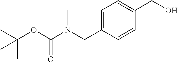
C1(CO)=CC=C(CN(C(OC(C)(C)C)=O)C)C=C1
